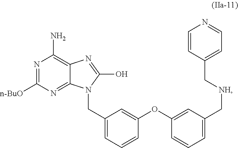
N1=C([n-BuO])N=C2C(=C1N)N=C(O)N2CC1=CC=CC(OC2=CC(C[NH]CC3=CC=NC=C3)=CC=C2)=C1
